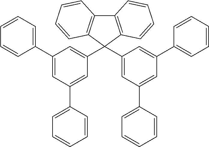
C12=C(C(C3=CC(C4=CC=CC=C4)=CC(C4=CC=CC=C4)=C3)(C3=CC(C4=CC=CC=C4)=CC(C4=CC=CC=C4)=C3)C3=C1C=CC=C3)C=CC=C2
